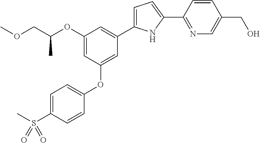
C1(OC(COC)C)=CC(OC2=CC=C(S(C)(=O)=O)C=C2)=CC(C2=CC=C(C3=NC=C(CO)C=C3)N2)=C1
